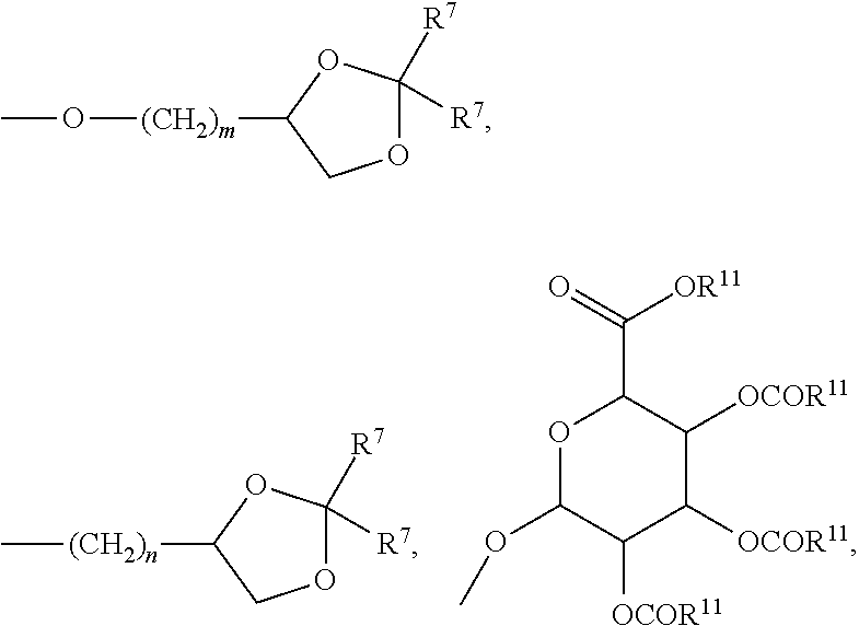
O([(CH2)m]C1COC([R7])([R7])O1)C.C[(CH2)n]C1COC([R7])([R7])O1.O1C(OC)C([OCOR11])C([OCOR11])C([OCOR11])C1C(=O)[OR11]
